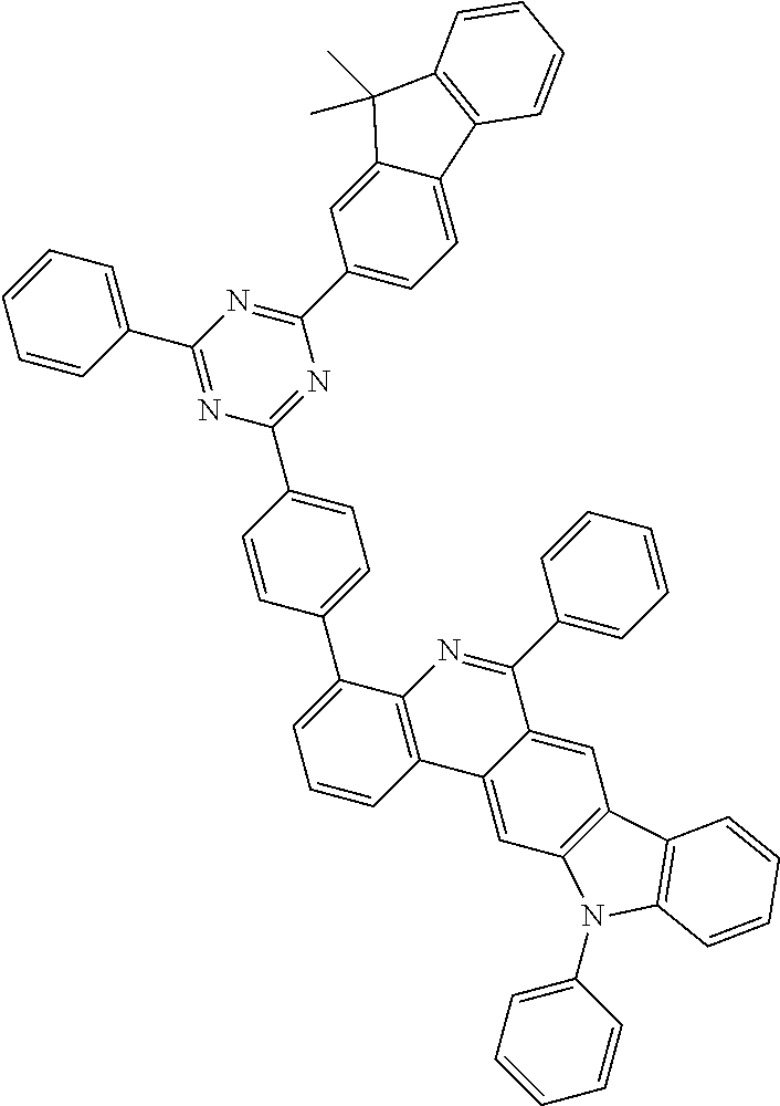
C1=CC(C2=NC(C3=CC=C(C4=CC=CC5=C4N=C(C4=CC=CC=C4)C4=CC6=C(C=C54)N(C4=CC=CC=C4)C4=C6C=CC=C4)C=C3)=NC(C3=CC=C4C(=C3)C(C)(C)C3=C4C=CC=C3)=N2)=CC=C1
